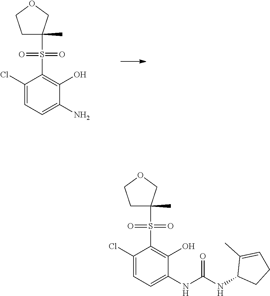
C1(Cl)=CC=C(NC(=O)NC2CCC=C2C)C(O)=C1S(=O)(=O)C1(C)COCC1.C1(Cl)=CC=C(N)C(O)=C1S(=O)(=O)C1(C)COCC1
